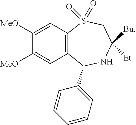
C12=C(C=C([MeO])C([MeO])=C1)S(=O)(=O)CC([Bu])([Et])NC2C1=CC=CC=C1
